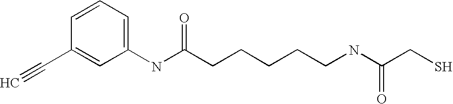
C1=CC=C(NC(CCCCCNC(CS)=O)=O)C=C1C#C
